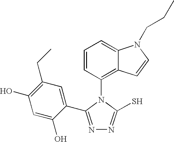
C1=CC(N2C(S)=NN=C2C2=CC(CC)=C(O)C=C2O)=C2C(=C1)N(CCC)C=C2
